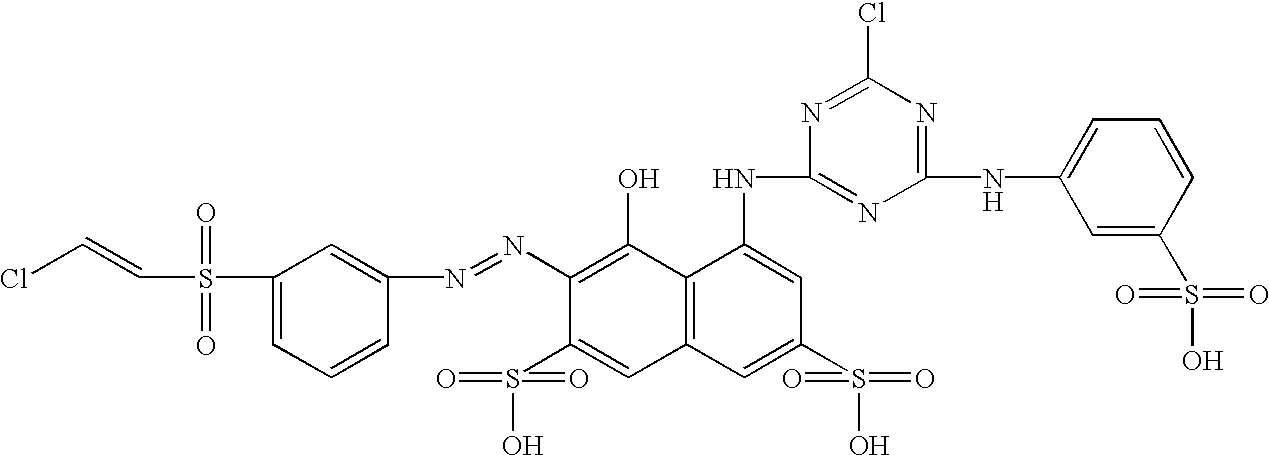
C1(N=NC2=CC(S(C=CCl)(=O)=O)=CC=C2)=C(O)C2=C(C=C1S(O)(=O)=O)C=C(S(O)(=O)=O)C=C2NC1=NC(NC2=CC=CC(S(O)(=O)=O)=C2)=NC(Cl)=N1
